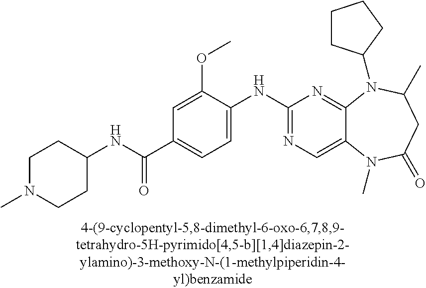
C1N(C)CCC(NC(C2=CC=C(NC3=NC=C4C(=N3)N(C3CCCC3)C(C)CC(=O)N4C)C(OC)=C2)=O)C1
